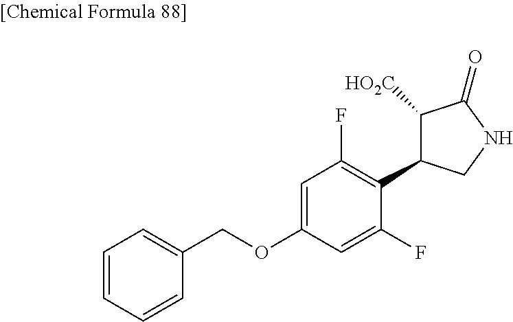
C1=C(OCC2=CC=CC=C2)C=C(F)C(C2C([HO2C])C(=O)NC2)=C1F
